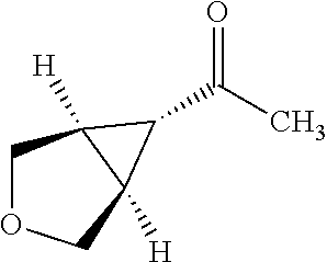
C1OCC2([H])C1([H])C2C(=O)C
